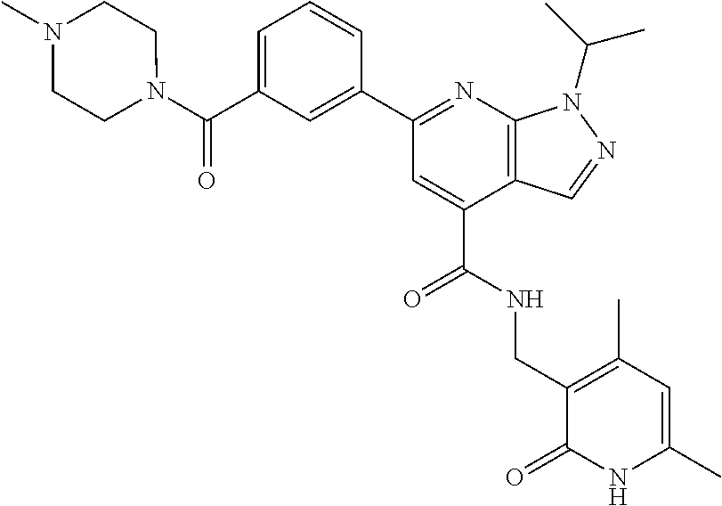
C1=C(C(N2CCN(C)CC2)=O)C=C(C2=NC3=C(C(C(NCC4=C(C)C=C(C)NC4=O)=O)=C2)C=NN3C(C)C)C=C1
